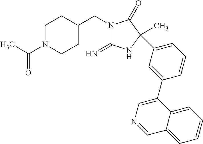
N1(CC2CCN(C(C)=O)CC2)C(=N)NC(C)(C2=CC=CC(C3=CN=CC4=CC=CC=C34)=C2)C1=O
